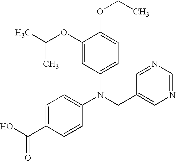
N(CC1=CN=CN=C1)(C1=CC=C(C(=O)O)C=C1)C1=CC=C(OCC)C(OC(C)C)=C1
